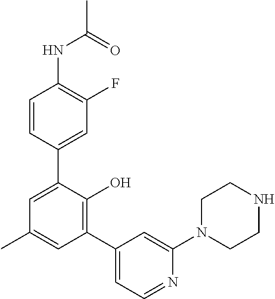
C1(NC(C)=O)=C(F)C=C(C2=CC(C)=CC(C3=CC=NC(N4CCNCC4)=C3)=C2O)C=C1
